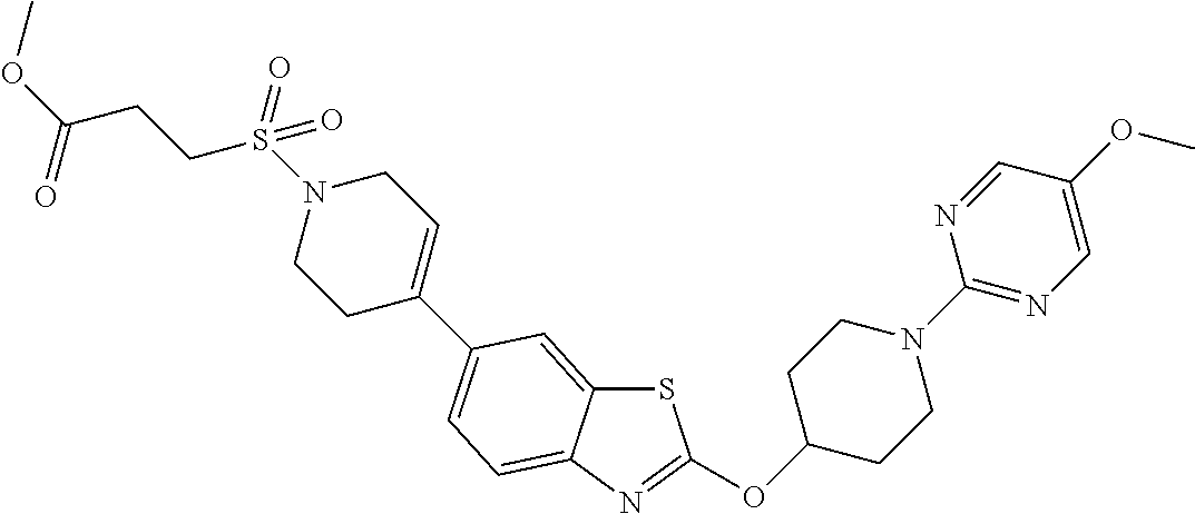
S1C2=CC(C3=CCN(S(CCC(OC)=O)(=O)=O)CC3)=CC=C2N=C1OC1CCN(C2=NC=C(OC)C=N2)CC1
